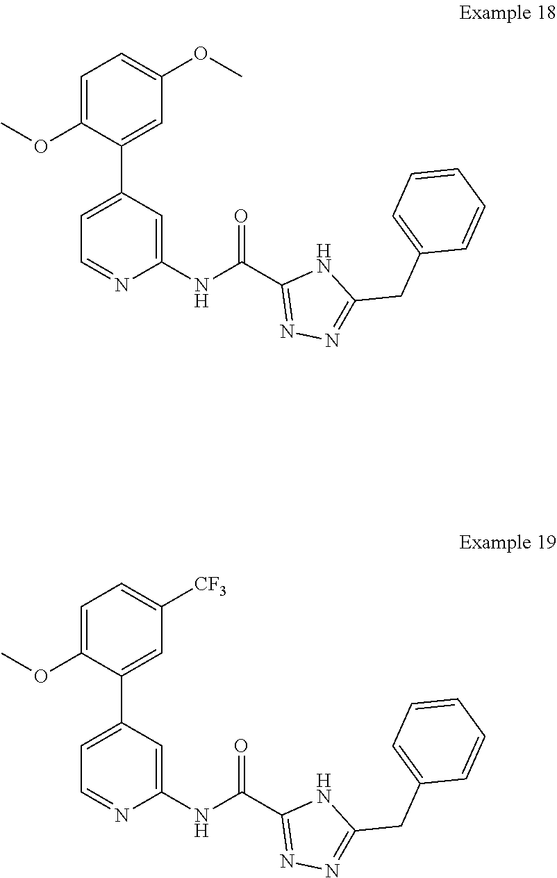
C1=C(C2=CC(OC)=CC=C2OC)C=C(NC(C2=NN=C(CC3=CC=CC=C3)N2)=O)N=C1.C1=C(C2=CC([CF3])=CC=C2OC)C=C(NC(C2=NN=C(CC3=CC=CC=C3)N2)=O)N=C1
